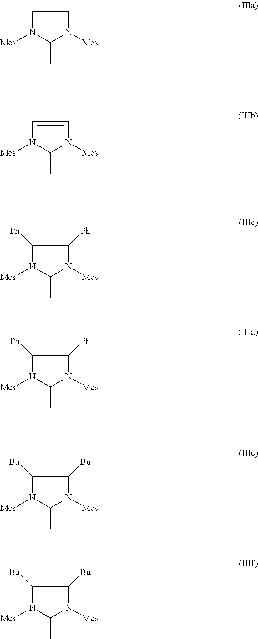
C1(C)N([Mes])CCN1[Mes].C1(C)N([Mes])C=CN1[Mes].C1(C)N([Mes])C([Ph])C([Ph])N1[Mes].C1(C)N([Mes])C([Ph])=C([Ph])N1[Mes].C1(C)N([Mes])C([Bu])C([Bu])N1[Mes].C1(C)N([Mes])C([Bu])=C([Bu])N1[Mes]
